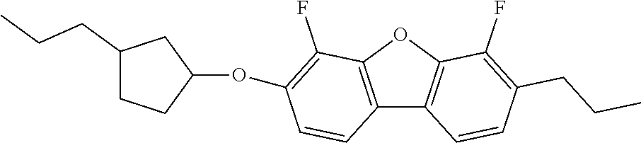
C12=C(OC3=C1C=CC(CCC)=C3F)C(F)=C(OC1CCC(CCC)C1)C=C2
